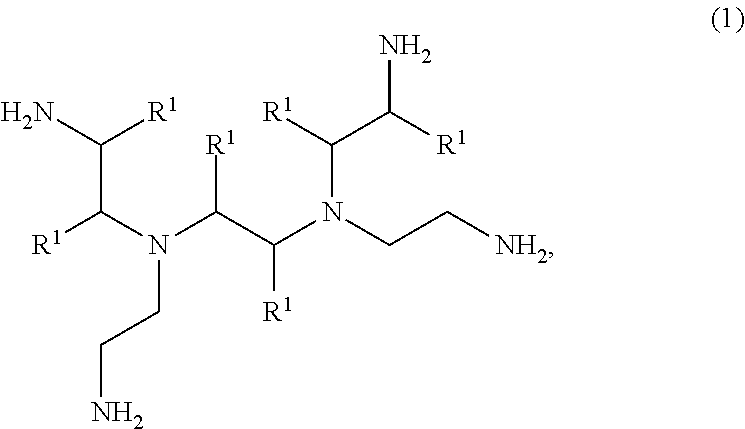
N(CCN)(C(C(N(C(C(N)[R1])[R1])CC[NH2])[R1])[R1])C([R1])C(N)[R1]
